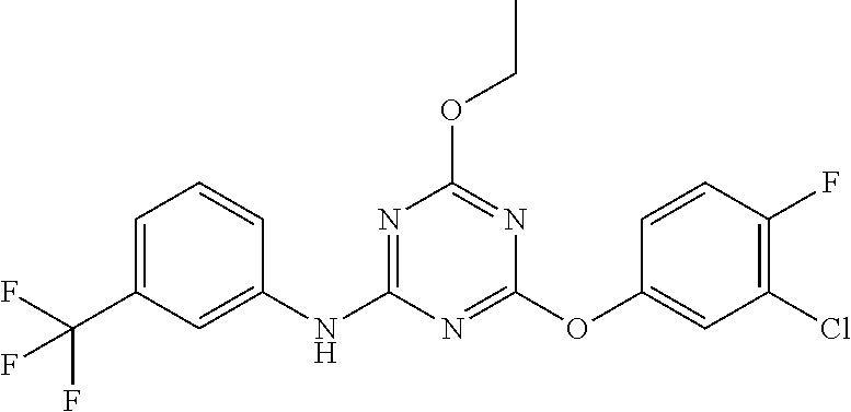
C1=C(C(F)(F)F)C=C(NC2=NC(OCC)=NC(OC3=CC(Cl)=C(F)C=C3)=N2)C=C1
